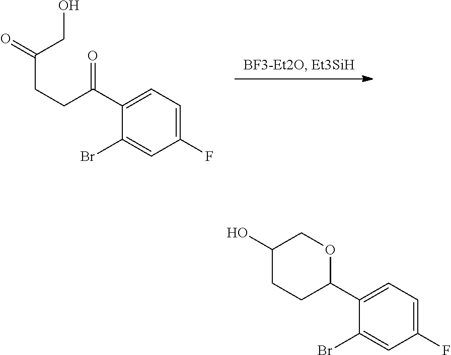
C1(C(CCC(=O)CO)=O)=CC=C(F)C=C1Br.C1(C2CCC(O)CO2)=CC=C(F)C=C1Br
